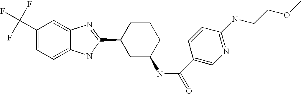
C1(C(F)(F)F)=CC=C2C(=C1)N=C(C1CC(NC(=O)C3=CN=C(NCCOC)C=C3)CCC1)N2
